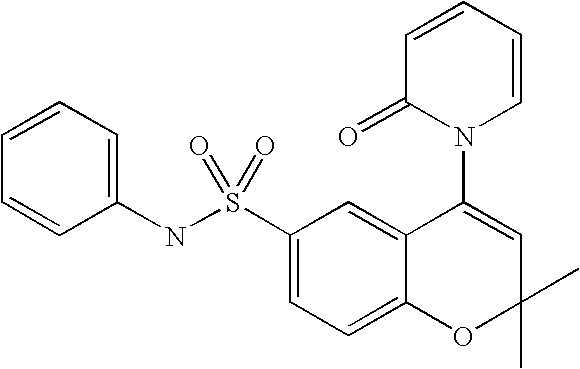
C1=CC=C(NS(C2=CC=C3C(=C2)C(N2C=CC=CC2=O)=CC(C)(C)O3)(=O)=O)C=C1
